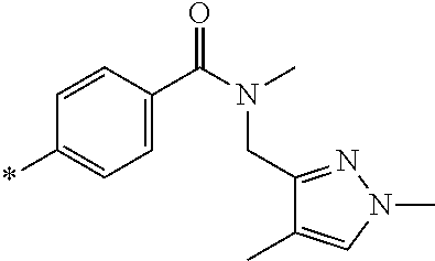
*C1=CC=C(C(N(C)CC2=NN(C)C=C2C)=O)C=C1
